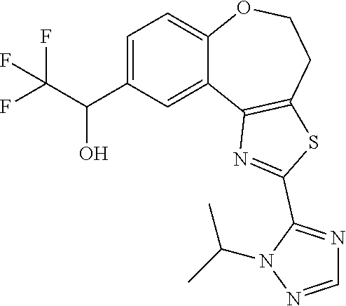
C1=C(C(C(F)(F)F)O)C=C2C(=C1)OCCC1=C2N=C(C2=NC=NN2C(C)C)S1
